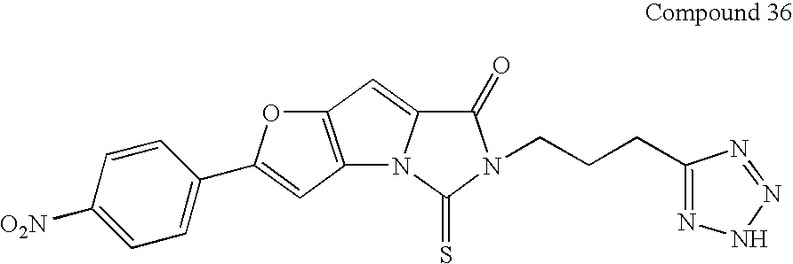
C12=C(C=C(C3=CC=C([O2N])C=C3)O1)N1C(=C2)C(=O)N(CCCC2=NNN=N2)C1=S
